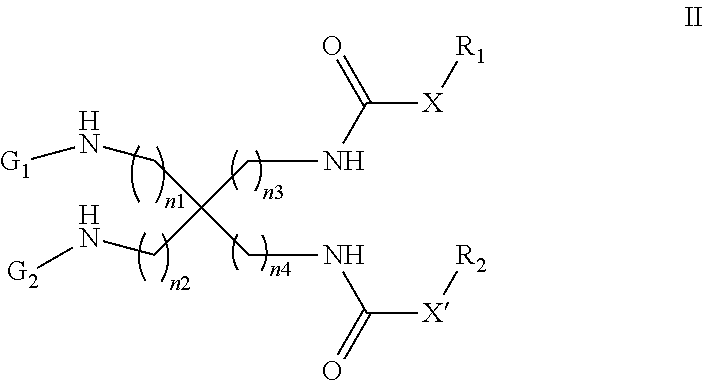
C([X][R1])(NCC(CN[G2])(CNC([X][R2])=O)CN[G1])=O
